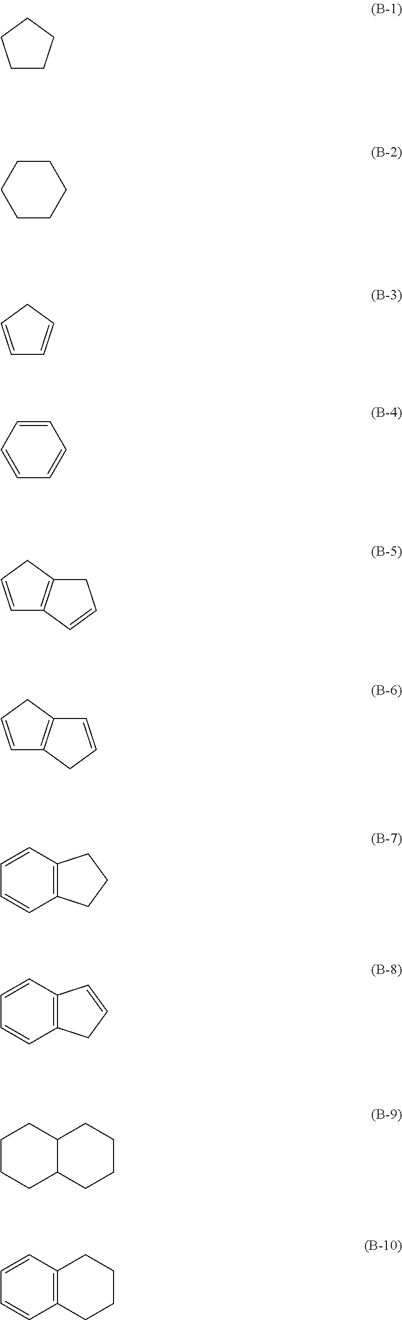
C1CCCC1.C1CCCCC1.C1=CCC=C1.C1=CC=CC=C1.C1=CCC2=C1C=CC2.C1=CCC2=C1CC=C2.C1=CC2=C(C=C1)CCC2.C1=CC2=C(C=C1)CC=C2.C1CCC2C(C1)CCCC2.C1=CC2=C(C=C1)CCCC2
